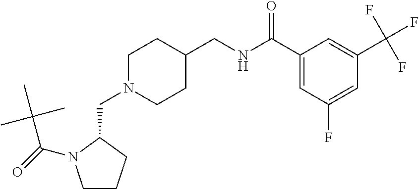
C1CCC(CN2CCC(CNC(C3=CC(F)=CC(C(F)(F)F)=C3)=O)CC2)N1C(=O)C(C)(C)C
